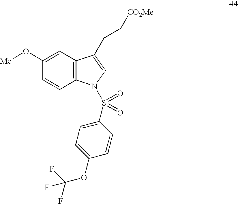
C1(O[Me])=CC2=C(C=C1)N(S(=O)(=O)C1=CC=C(OC(F)(F)F)C=C1)C=C2CC[CO2Me]
